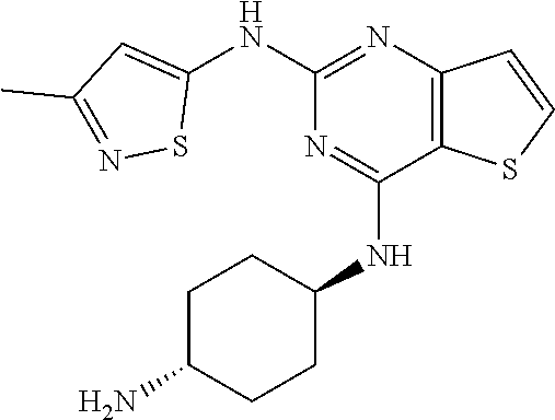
C1(NC2=CC(C)=NS2)=NC2=C(C(NC3CCC(N)CC3)=N1)SC=C2
